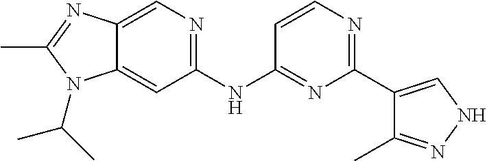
C1(NC2=NC(C3=CNN=C3C)=NC=C2)=NC=C2C(=C1)N(C(C)C)C(C)=N2
